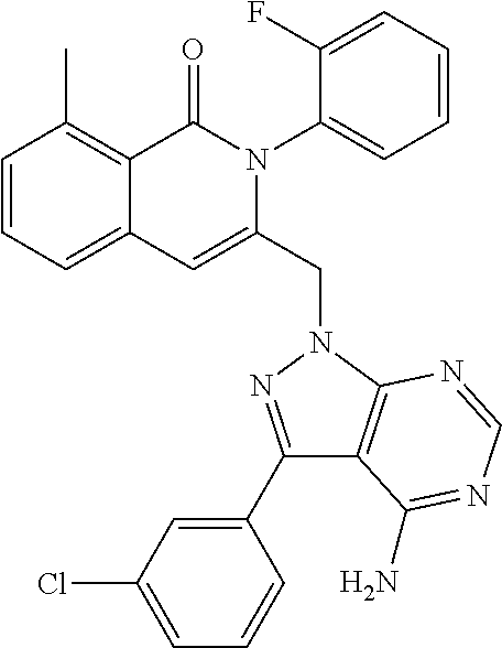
C1=CC=C2C(=C1C)C(=O)N(C1=CC=CC=C1F)C(CN1C3=C(C(C4=CC(Cl)=CC=C4)=N1)C(N)=NC=N3)=C2
